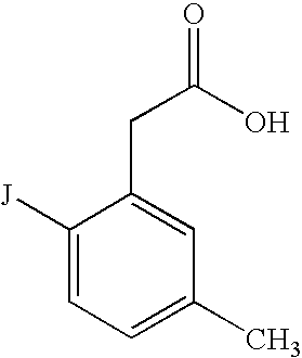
C1([J])=CC=C(C)C=C1CC(=O)O
